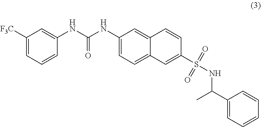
C12=CC=C(NC(NC3=CC([F3C])=CC=C3)=O)C=C1C=CC(S(NC(C1=CC=CC=C1)C)(=O)=O)=C2
